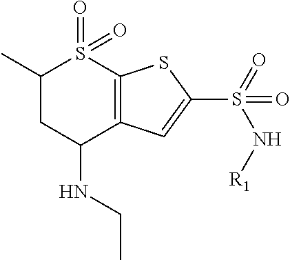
C1(C)CC(NCC)C2=C(S1(=O)=O)SC(S(=O)(N[R1])=O)=C2
